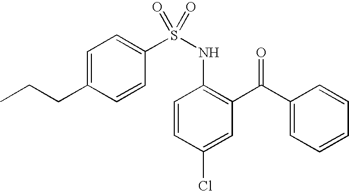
C1(S(NC2=C(C(C3=CC=CC=C3)=O)C=C(Cl)C=C2)(=O)=O)=CC=C(CCC)C=C1
